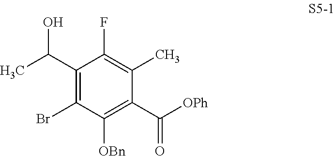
C1(C(O)C)=C(Br)C([OBn])=C(C(=O)[OPh])C(C)=C1F
